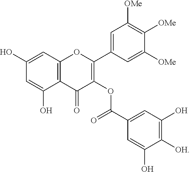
C12=C(C=C(O)C=C1O)OC(C1=CC([OMe])=C([OMe])C([OMe])=C1)=C(OC(C1=CC(O)=C([OH])C(O)=C1)=O)C2=O
